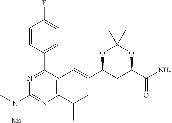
O1C(C=CC2=C(C(C)C)N=C(N([Ms])C)N=C2C2=CC=C(F)C=C2)CC(C(N)=O)OC1(C)C
